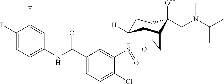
C12CCC(CC(S(C3=CC(C(NC4=CC=C(F)C(F)=C4)=O)=CC=C3Cl)(=O)=O)([H])C1)C2(O)CN(C(C)C)C
